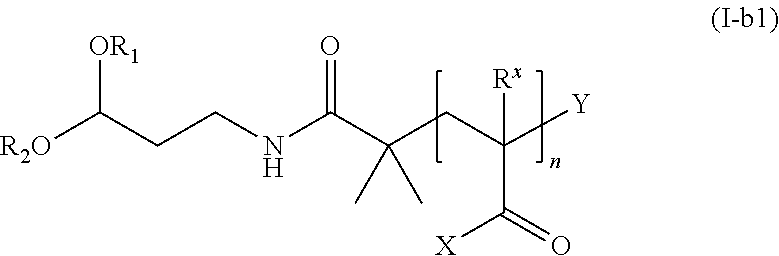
[R2O]C(CCNC(C(CC([Y])(C(=O)[X])[Rx])(C)C)=O)[OR1]
